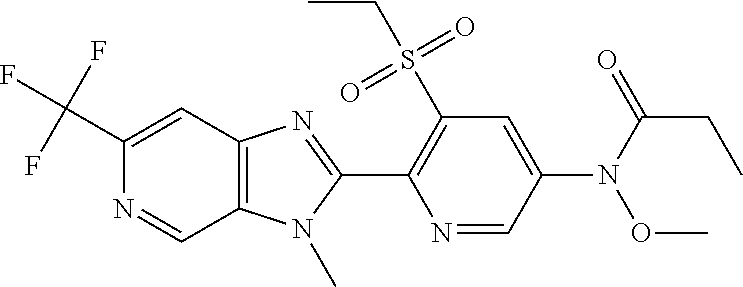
C1(C(F)(F)F)=CC2=C(C=N1)N(C)C(C1=C(S(CC)(=O)=O)C=C(N(OC)C(CC)=O)C=N1)=N2
